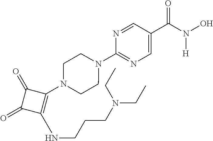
C1(C(=O)N(O)[H])=CN=C(N2CCN(C3=C(NCCCN(CC)CC)C(=O)C3=O)CC2)N=C1
